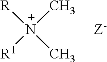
[R][N+](C)(C)[R1]
